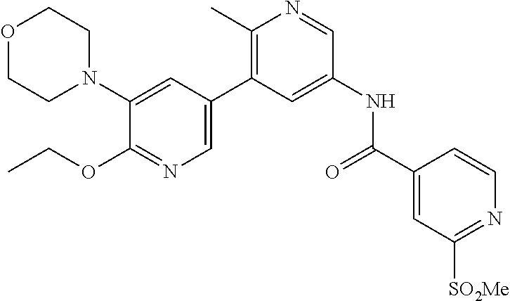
O1CCN(C2=CC(C3=C(C)N=CC(NC(C4=CC([SO2Me])=NC=C4)=O)=C3)=CN=C2OCC)CC1
